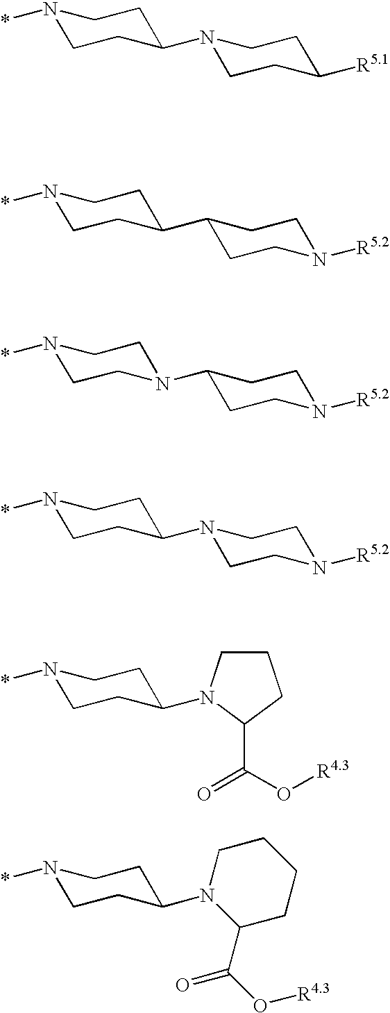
N1(*)CCC(N2CCC([R5.1])CC2)CC1.N1(*)CCC(C2CCN([R5.2])CC2)CC1.N1(*)CCN(C2CCN([R5.2])CC2)CC1.N1(*)CCC(N2CCN([R5.2])CC2)CC1.N1(*)CCC(N2CCCC2C(O[R4.3])=O)CC1.N1(*)CCC(N2CCCCC2C(O[R4.3])=O)CC1
